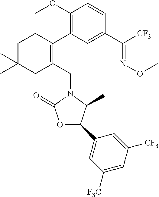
C1C(C)(C)CC(CN2C(=O)OC(C3=CC([F3C])=CC([CF3])=C3)C2C)=C(C2=C(OC)C=CC(C([CF3])=NOC)=C2)C1
